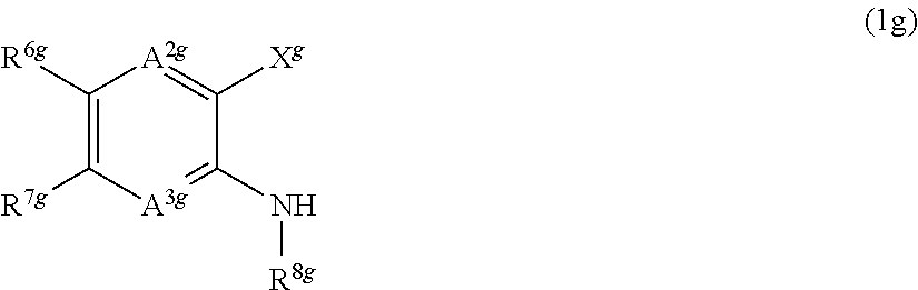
C1([R6g])=C([R7g])[A3g]=C(N[R8g])C([Xg])=[A2g]1
